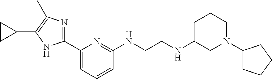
C1(C2=NC(C)=C(C3CC3)N2)=CC=CC(NCCNC2CN(C3CCCC3)CCC2)=N1
